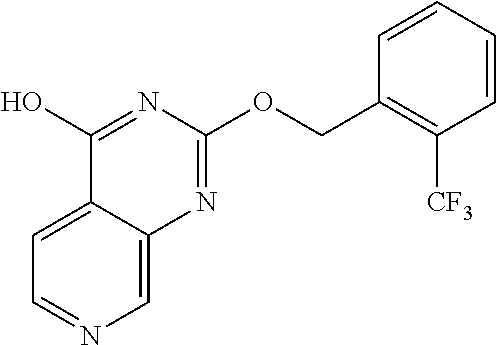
C1=C2C(=CC=N1)C(O)=NC(OCC1=C([CF3])C=CC=C1)=N2
